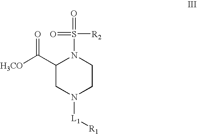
C1(C([H3CO])=O)CN([L1][R1])CCN1S(=O)([R2])=O
